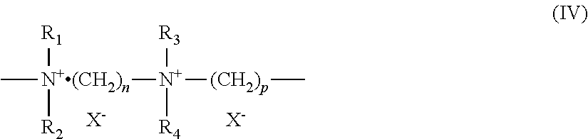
C[N+(CH2)n]([N+]([(CH2)p]C)([R3])[R4])([R1])[R2].[X-].[X-]
